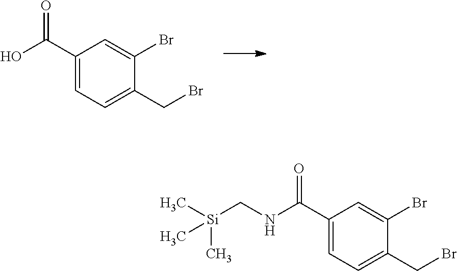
C1(C(O)=O)=CC=C(CBr)C(Br)=C1.C1(C(NC[Si](C)(C)C)=O)=CC=C(CBr)C(Br)=C1
